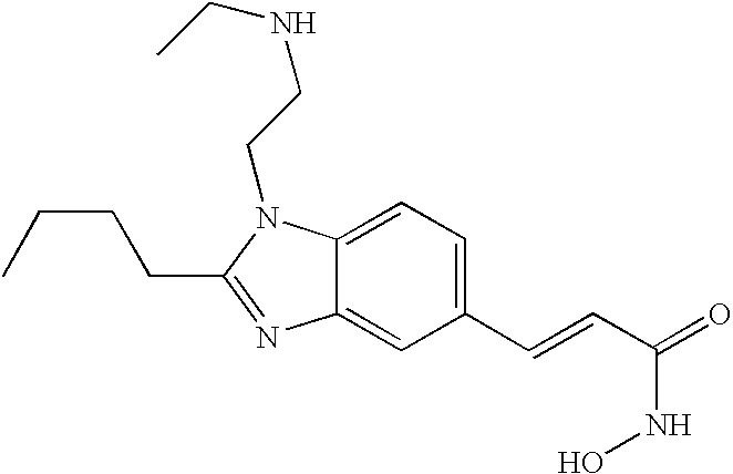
C1(C=CC(NO)=O)=CC=C2C(=C1)N=C(CCCC)N2CCNCC
